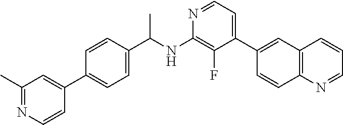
N1=CC=C(C2=CC3=C(C=C2)N=CC=C3)C(F)=C1NC(C1=CC=C(C2=CC(C)=NC=C2)C=C1)C
